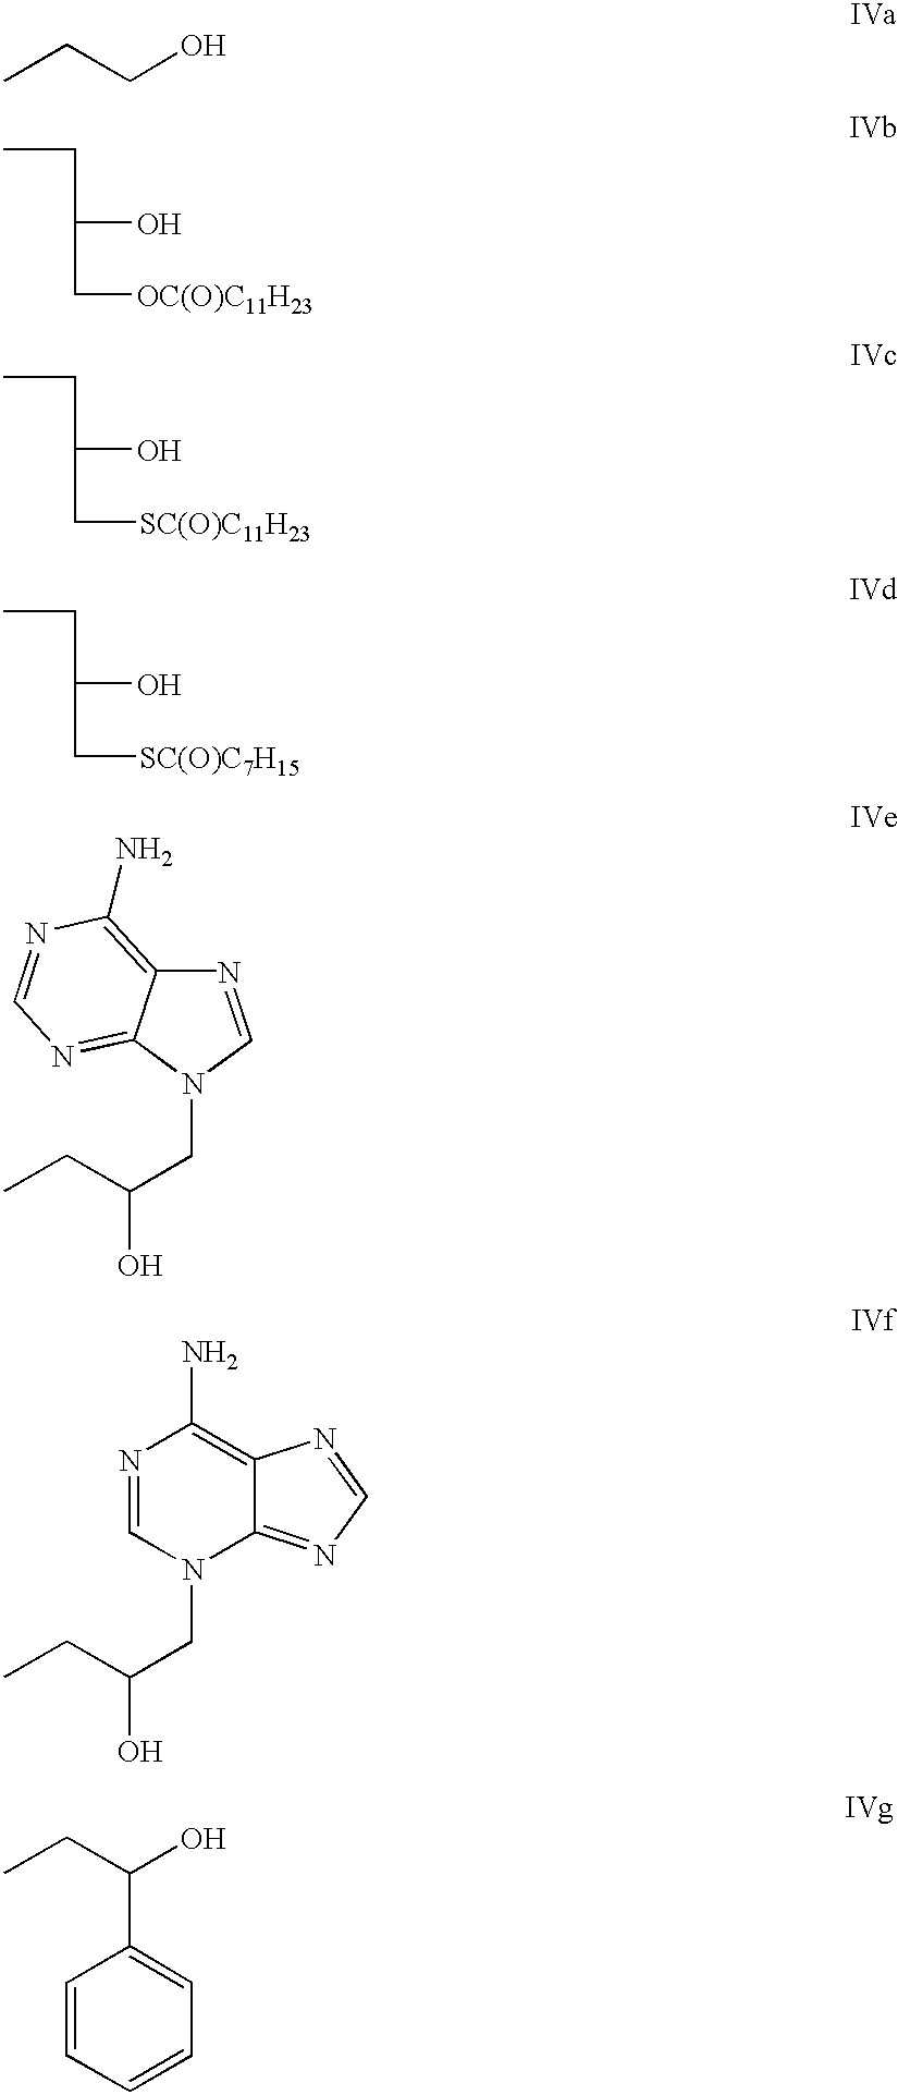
CCCO.CCC(O)C[OC(O)C11H23].CCC(O)C[SC(O)C11H23].CCC(O)C[SC(O)C7H15].N1=CN(CC(O)CC)C2=NC=NC(N)=C12.N1=CN(CC(O)CC)C2=NC=NC2=C1N.C1=CC=CC=C1C(O)CC
